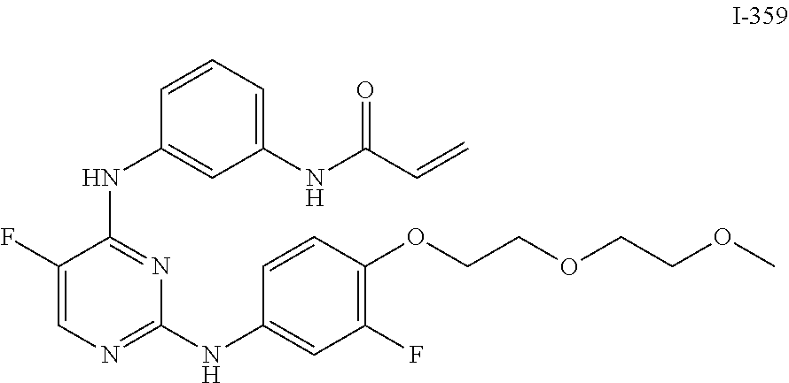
C1=CC(OCCOCCOC)=C(F)C=C1NC1=NC=C(F)C(NC2=CC(NC(=O)C=C)=CC=C2)=N1
